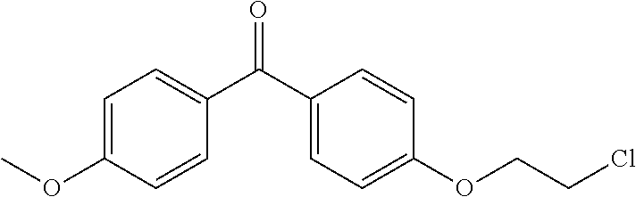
C1=C(OC)C=CC(C(C2=CC=C(OCCCl)C=C2)=O)=C1
